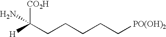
C(CCCCC[PO(OH)2])([CO2H])(N)[H]
